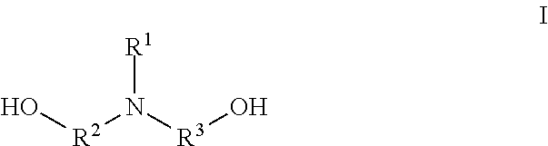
O[R2]N([R3]O)[R1]
